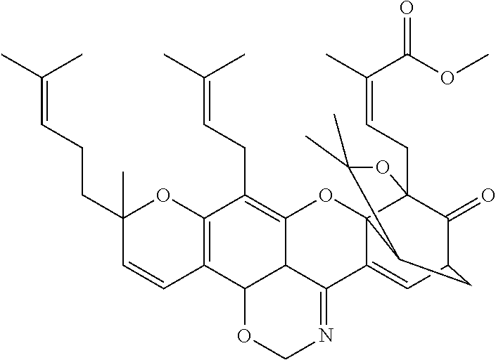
C12=C(C3C4C(=C1CC=C(C)C)OC15C(=CC6C(=O)C1(CC=C(C(=O)OC)C)OC(C)(C)C5C6)C4=NCO3)C=CC(CCC=C(C)C)(C)O2
